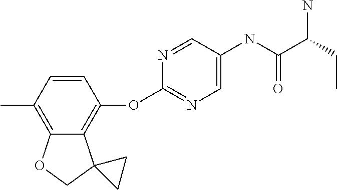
C1=CC(C)=C2C(=C1OC1=NC=C(NC(C(CC)N)=O)C=N1)C1(CO2)CC1
